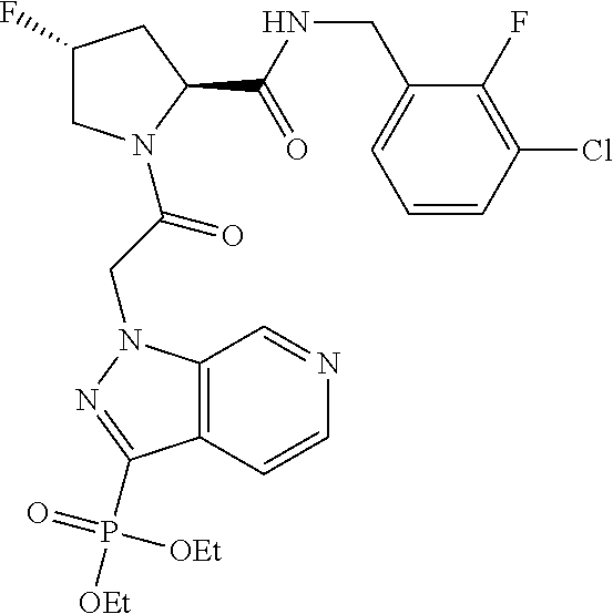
C1C(F)CC(C(=O)NCC2=CC=CC(Cl)=C2F)N1C(CN1C2=C(C(P([OEt])(=O)[OEt])=N1)C=CN=C2)=O
